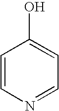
C1=CN=CC=C1O
